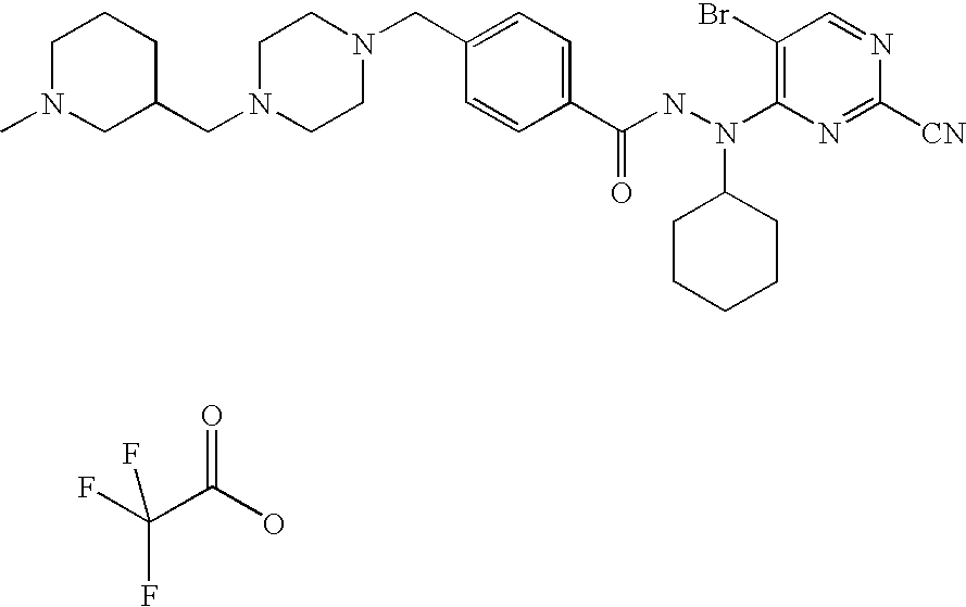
FC(C(O)=O)(F)F.C1N(CC2CCCN(C)C2)CCN(CC2=CC=C(C(NN(C3CCCCC3)C3=C(Br)C=NC([CN])=N3)=O)C=C2)C1
